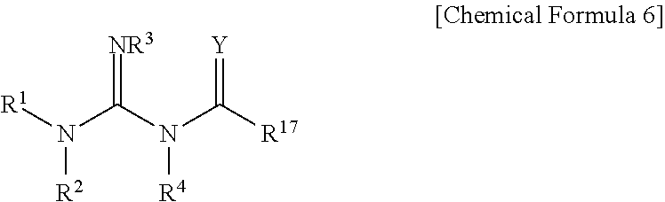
[R1]N(C(N([R4])C([R17])=[Y])=[NR3])[R2]
